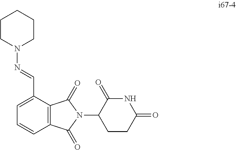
C1CN(N=CC2=CC=CC3=C2C(=O)N(C2CCC(=O)NC2=O)C3=O)CCC1
